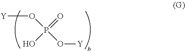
O(P(O[Y])(=O)O)[Y]
